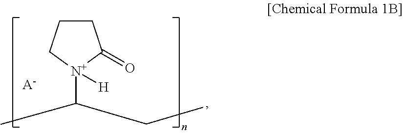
C1CC(=O)[N+](C(C)CC)([H])C1.[A-]
